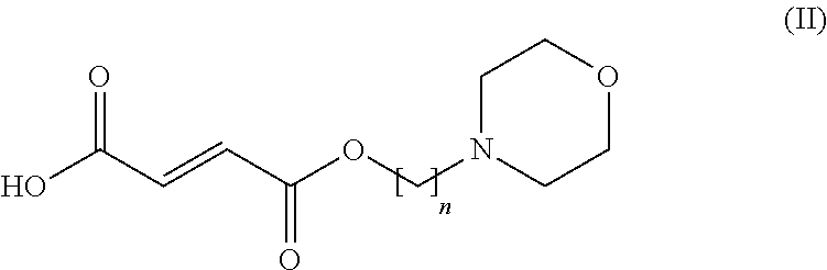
OC(C=CC(OCN1CCOCC1)=O)=O
